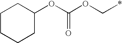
C(OC*)(OC1CCCCC1)=O
